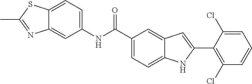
C1=C(C(NC2=CC=C3C(=C2)N=C(C)S3)=O)C=C2C(=C1)NC(C1=C(Cl)C=CC=C1Cl)=C2
